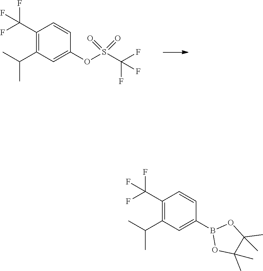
C1(C(F)(F)F)=C(C(C)C)C=C(OS(C(F)(F)F)(=O)=O)C=C1.C1(C(F)(F)F)=C(C(C)C)C=C(B2OC(C)(C)C(C)(C)O2)C=C1
